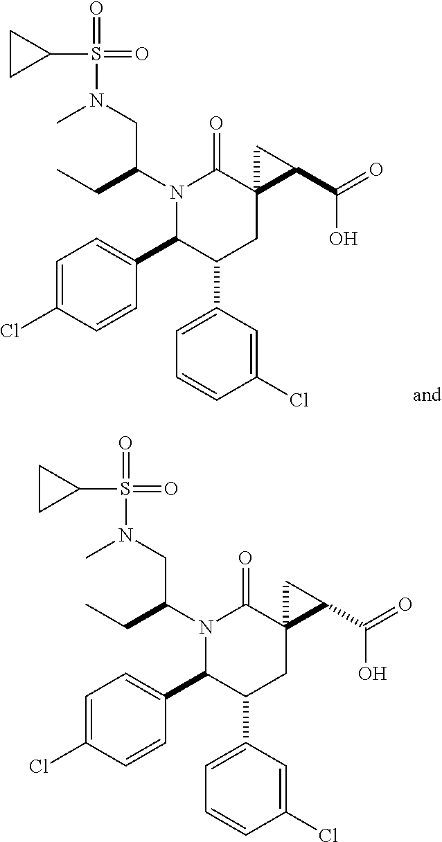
N1(C(CC)CN(C)S(=O)(=O)C2CC2)C(C2=CC=C(Cl)C=C2)C(C2=CC=CC(Cl)=C2)CC2(C1=O)CC2C(=O)O.N1(C(CC)CN(C)S(=O)(=O)C2CC2)C(C2=CC=C(Cl)C=C2)C(C2=CC=CC(Cl)=C2)CC2(C1=O)CC2C(=O)O
